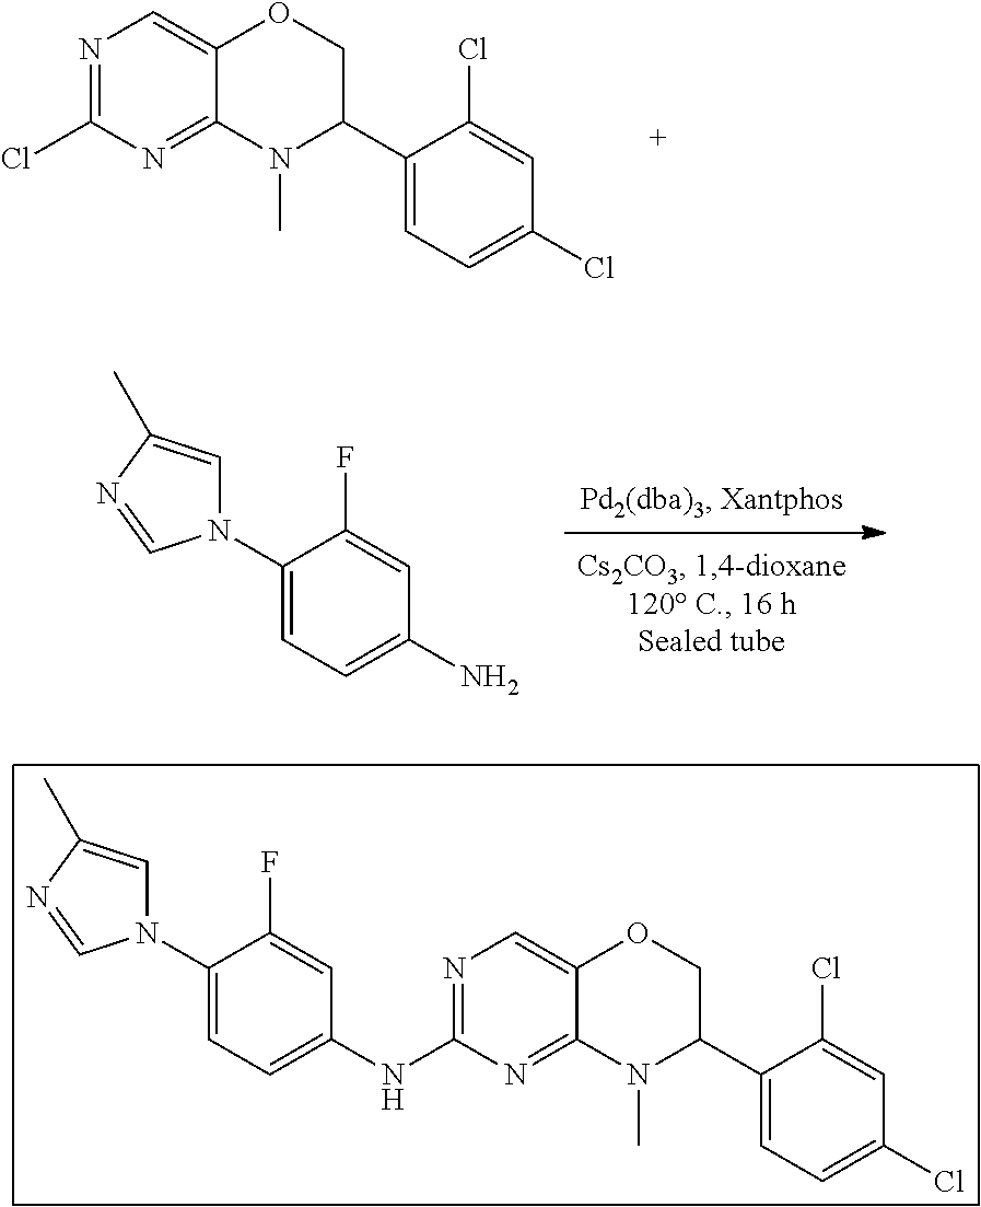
NC1=CC=C(N2C=C(C)N=C2)C(F)=C1.N1=C(Cl)N=C2C(=C1)OCC(C1=CC=C(Cl)C=C1Cl)N2C.N1=C(NC2=CC=C(N3C=C(C)N=C3)C(F)=C2)N=C2C(=C1)OCC(C1=CC=C(Cl)C=C1Cl)N2C
